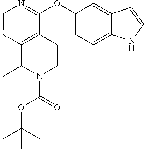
C1(OC2=CC=C3C(=C2)C=CN3)=NC=NC2=C1CCN(C(=O)OC(C)(C)C)C2C
